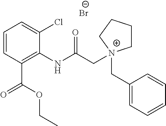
C1=CC(C(OCC)=O)=C(NC(C[N+]2(CC3=CC=CC=C3)CCCC2)=O)C(Cl)=C1.[Br-]
